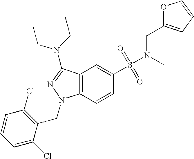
C1(S(=O)(=O)N(C)CC2=CC=CO2)=CC2=C(C=C1)N(CC1=C(Cl)C=CC=C1Cl)N=C2N(CC)CC
